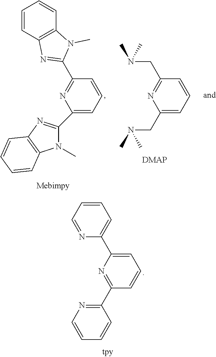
C1(C2=CC=CC(C3=NC=CC=C3)=N2)=CC=CC=N1.C1=CC2=C(C=C1)N(C)C(C1=NC(C3=NC4=C(N3C)C=CC=C4)=CC=C1)=N2.C(C1=NC(CN(C)C)=CC=C1)N(C)C
